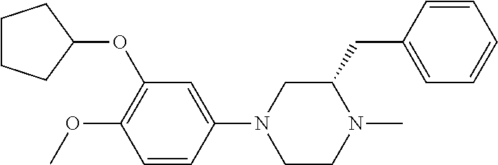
C1CCC(OC2=C(OC)C=CC(N3CCN(C)C(CC4=CC=CC=C4)C3)=C2)C1
